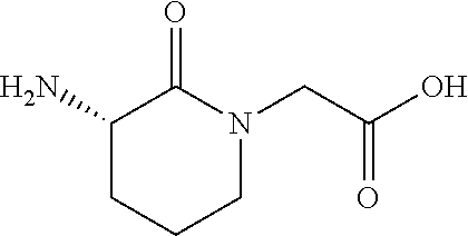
C1(N)CCCN(CC(O)=O)C1=O
